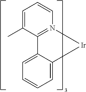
C12=N(C=CC=C1C)[Ir]C1=CC=CC=C21
